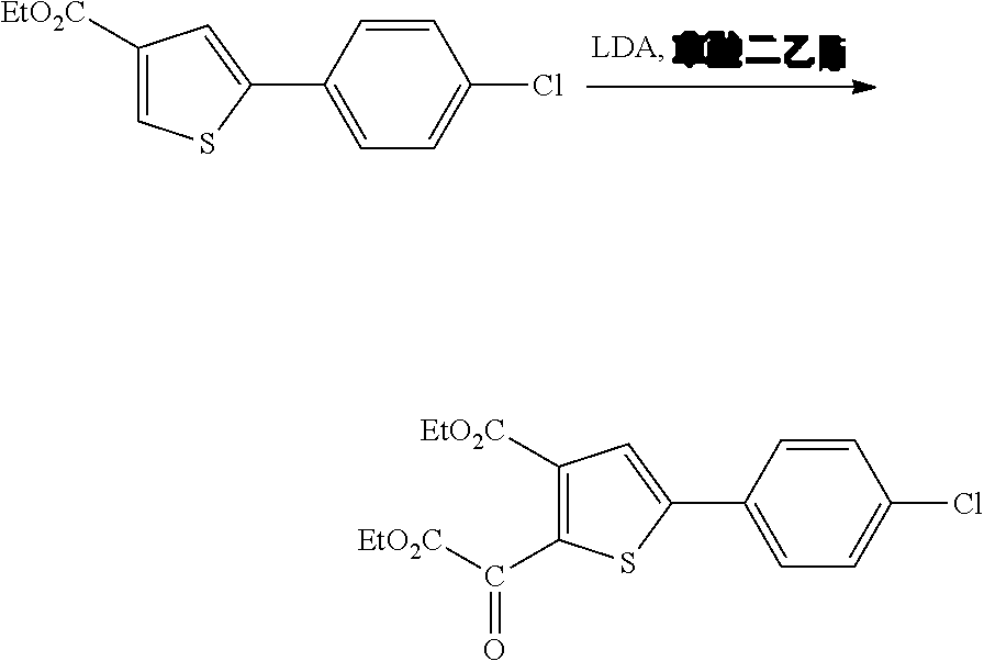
C1=CC(C2=CC([EtO2C])=CS2)=CC=C1Cl.C1=CC(C2=CC([EtO2C])=C(C([EtO2C])=O)S2)=CC=C1Cl
